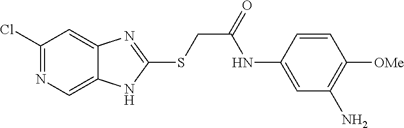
C1(Cl)=NC=C2C(=C1)N=C(SCC(=O)NC1=CC(N)=C([OMe])C=C1)N2
